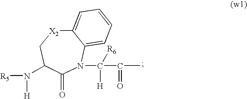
C12=CC=CC=C1N(C(C(C)=O)([H])[R6])C(=O)C(N([R5])[H])C[X2]2
